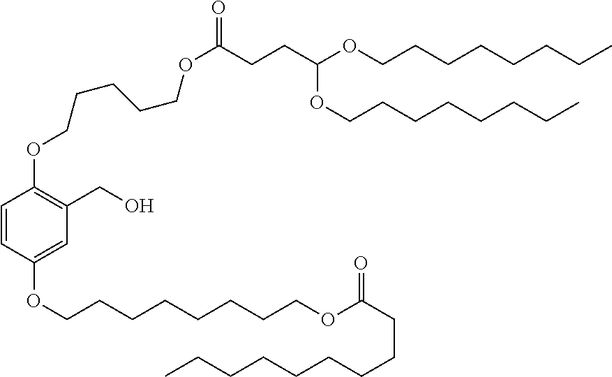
C1=CC(OCCCCCCCCOC(CCCCCCCCC)=O)=CC(CO)=C1OCCCCCOC(=O)CCC(OCCCCCCCC)OCCCCCCCC
